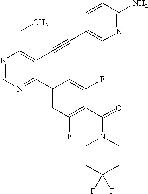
N1=CN=C(C2=CC(F)=C(C(=O)N3CCC(F)(F)CC3)C(F)=C2)C(C#CC2=CN=C(N)C=C2)=C1CC
